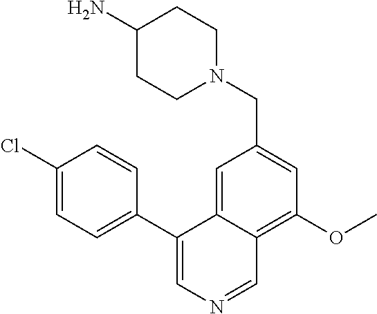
N1(CC2=CC(OC)=C3C(=C2)C(C2=CC=C(Cl)C=C2)=CN=C3)CCC(N)CC1
